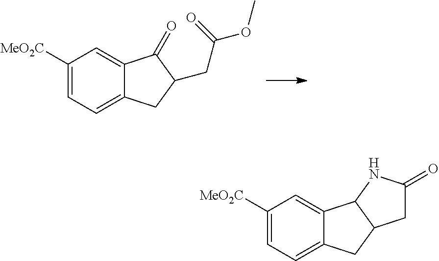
C1([MeO2C])=CC=C2C(=C1)C(=O)C(CC(OC)=O)C2.C1([MeO2C])=CC=C2C(=C1)C1C(C2)CC(=O)N1
